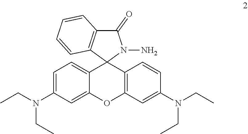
C1=C(N(CC)CC)C=C2C(=C1)C1(C3=C(O2)C=C(N(CC)CC)C=C3)N(N)C(=O)C2=C1C=CC=C2
